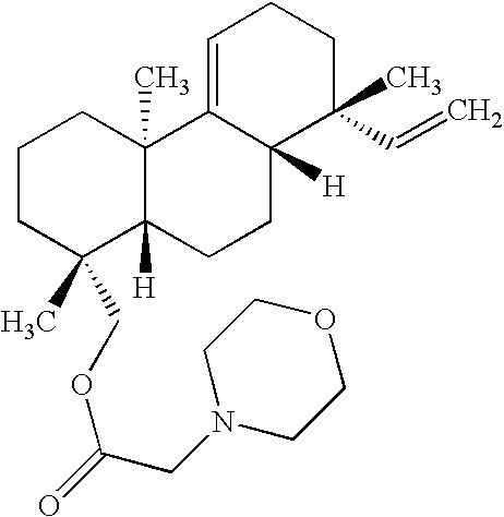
C1CC(COC(=O)CN2CCOCC2)(C)C2([H])C(C)(C1)C1=CCCC(C)(C=C)C1([H])CC2
